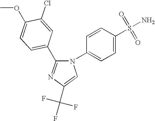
C1=CC(N2C(C3=CC=C(OC)C(Cl)=C3)=NC(C(F)(F)F)=C2)=CC=C1S(N)(=O)=O
